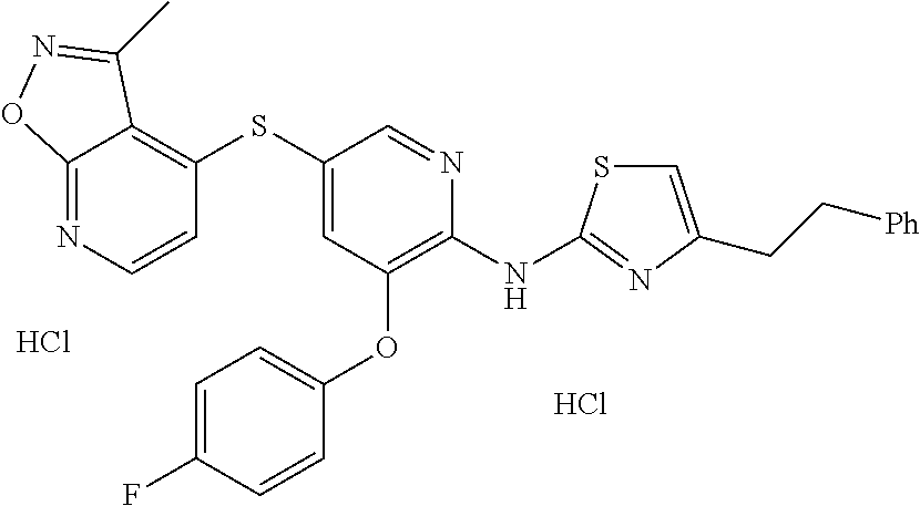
C1(SC2=CC(OC3=CC=C(F)C=C3)=C(NC3=NC(CC[Ph])=CS3)N=C2)=C2C(=NC=C1)ON=C2C.Cl.Cl
